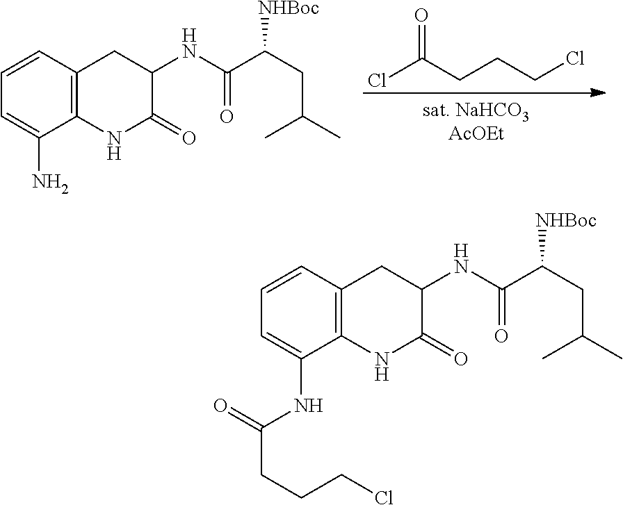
C1=CC2=C(C(NC(CCCCl)=O)=C1)NC(=O)C(NC(C(CC(C)C)[NHBoc])=O)C2.C1=CC2=C(C(N)=C1)NC(=O)C(NC(C(CC(C)C)[NHBoc])=O)C2.ClC(CCCCl)=O
